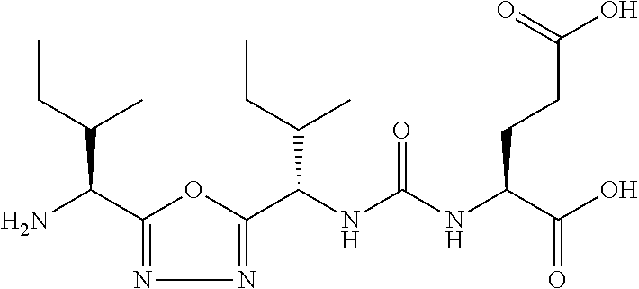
C1(C(N)C(CC)C)=NN=C(C(NC(NC(C(O)=O)CCC(O)=O)=O)C(CC)C)O1
